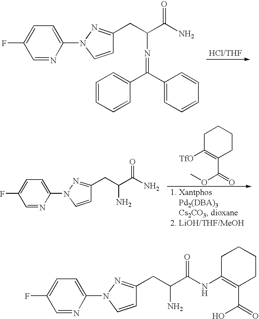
FC1=CC=C(N2C=CC(CC(C(N)=O)N=C(C3=CC=CC=C3)C3=CC=CC=C3)=N2)N=C1.FC1=CC=C(N2C=CC(CC(C(N)=O)N)=N2)N=C1.C1C([TfO])=C(C(=O)OC)CCC1.FC1=CC=C(N2C=CC(CC(C(NC3=C(C(=O)O)CCCC3)=O)N)=N2)N=C1
